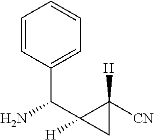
C1=CC(C(C2([H])C([H])([CN])C2)N)=CC=C1
